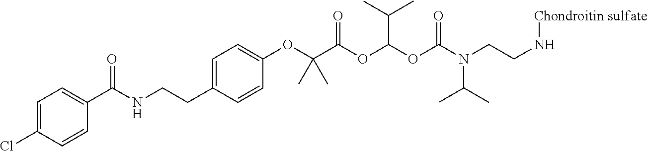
C1=C(Cl)C=CC(C(NCCC2=CC=C(OC(C(OC(OC(N(CCN[Chondroitin sulfate])C(C)C)=O)C(C)C)=O)(C)C)C=C2)=O)=C1
